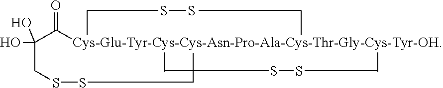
S.S.S.S.O=C([Cys-Glu-Tyr-Cys-Cys-Asn-Pro-Ala-Cys-Thr-Gly-Cys-Tyr-OH])C(O)(CS)O.S
